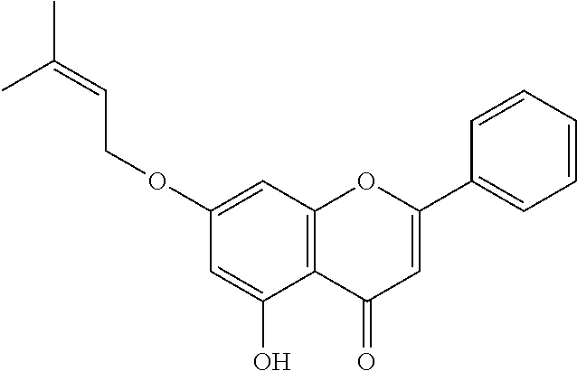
C12=C(C=C(OCC=C(C)C)C=C1O)OC(C1=CC=CC=C1)=CC2=O
